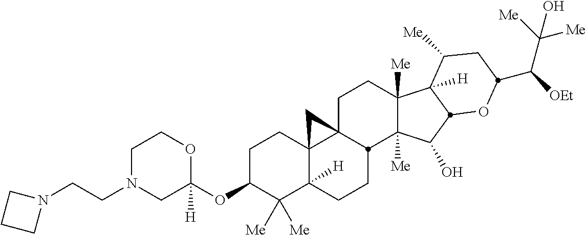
C1N(CCN2CCC2)CC(OC2C([Me])([Me])C3([H])C4(CC2)C2(CCC5([Me])C([Me])(C(O)C6C5([H])C([Me])CC(C([OEt])C([Me])([Me])O)O6)C2CC3)C4)([H])OC1
